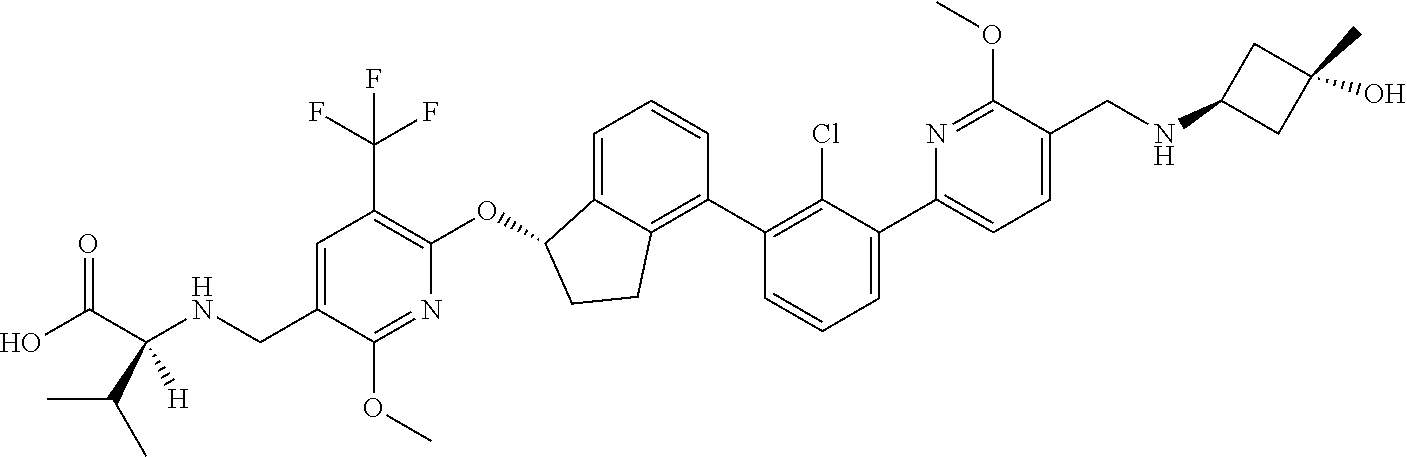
O(C1C2=CC=CC(C3=C(Cl)C(C4=CC=C(CNC5CC(C)(O)C5)C(OC)=N4)=CC=C3)=C2CC1)C1=C(C(F)(F)F)C=C(CNC(C(O)=O)(C(C)C)[H])C(OC)=N1
